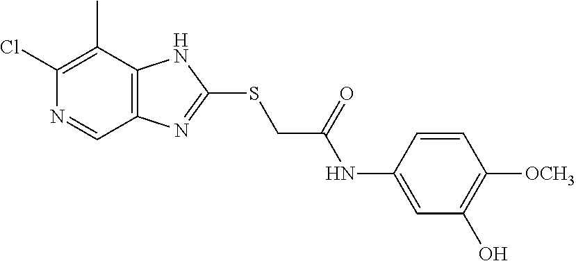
C1(Cl)=C(C)C2=C(C=N1)N=C(SCC(NC1=CC(O)=C([OCH3])C=C1)=O)N2
